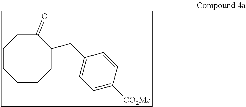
C1CCC(CC2=CC=C([CO2Me])C=C2)C(=O)CCC1
